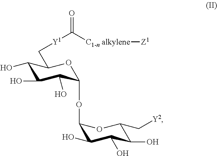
C1(O)C(O)C(O)C(OC2C(O)C(O)C(O)C(C[Y2])O2)OC1C[Y1]C([C1-n alkylene][Z1])=O
